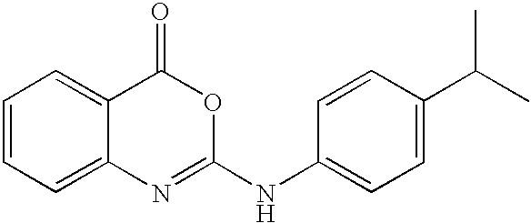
C1=CC=C2C(=C1)C(=O)OC(NC1=CC=C(C(C)C)C=C1)=N2
